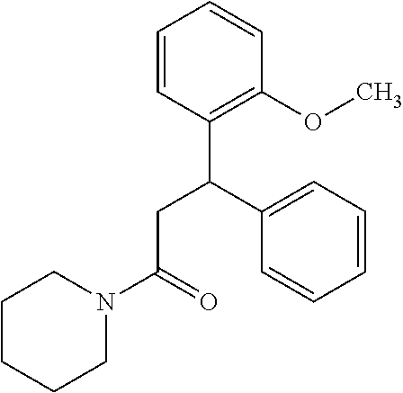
C1CCCN(C(=O)CC(C2=C(OC)C=CC=C2)C2=CC=CC=C2)C1
